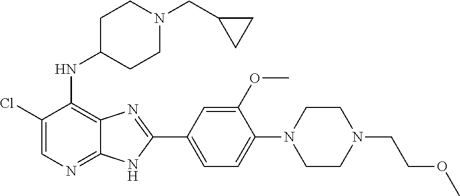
ClC1=CN=C2C(=C1NC1CCN(CC3CC3)CC1)N=C(C1=CC=C(N3CCN(CCOC)CC3)C(OC)=C1)N2
